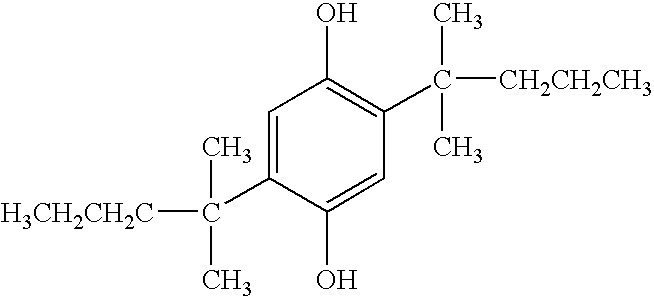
C1=C(C(C)(C)[H3CH2CH2C])C(O)=CC(C(C)(C)[CH2CH2CH3])=C1O
